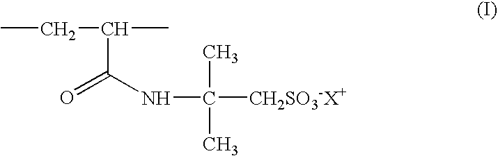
CCC(C)C(=O)NC([CH2SO3-X+])(C)C
